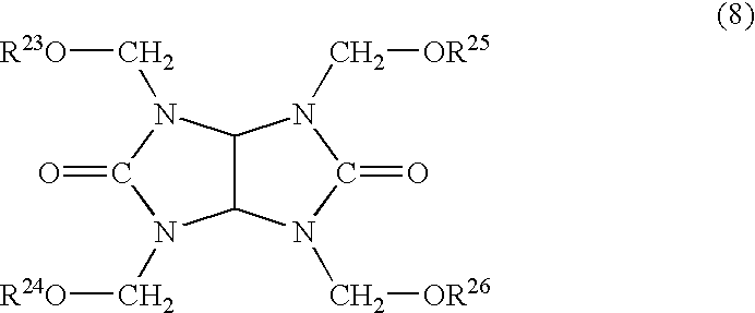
C12C(N(C[OR26])C(=O)N1C[OR25])N(C[R24O])C(=O)N2C[R23O]
